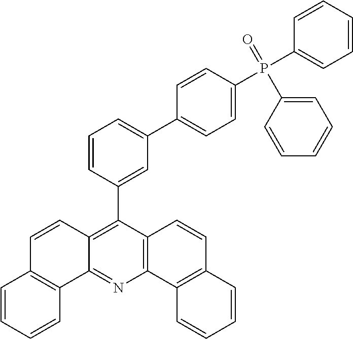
C12=C(C(C3=CC(C4=CC=C(P(C5=CC=CC=C5)(=O)C5=CC=CC=C5)C=C4)=CC=C3)=C3C(=N1)C1=C(C=C3)C=CC=C1)C=CC1=C2C=CC=C1
